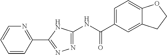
C1=CC(C2=NN=C(NC(C3=CC=C4C(=C3)CCO4)=O)N2)=NC=C1
